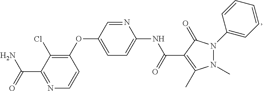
N1=C(C(=O)N)C(Cl)=C(OC2=CC=C(NC(=O)C3=C(C)N(C)N(C4=CC=CC=C4)C3=O)N=C2)C=C1
